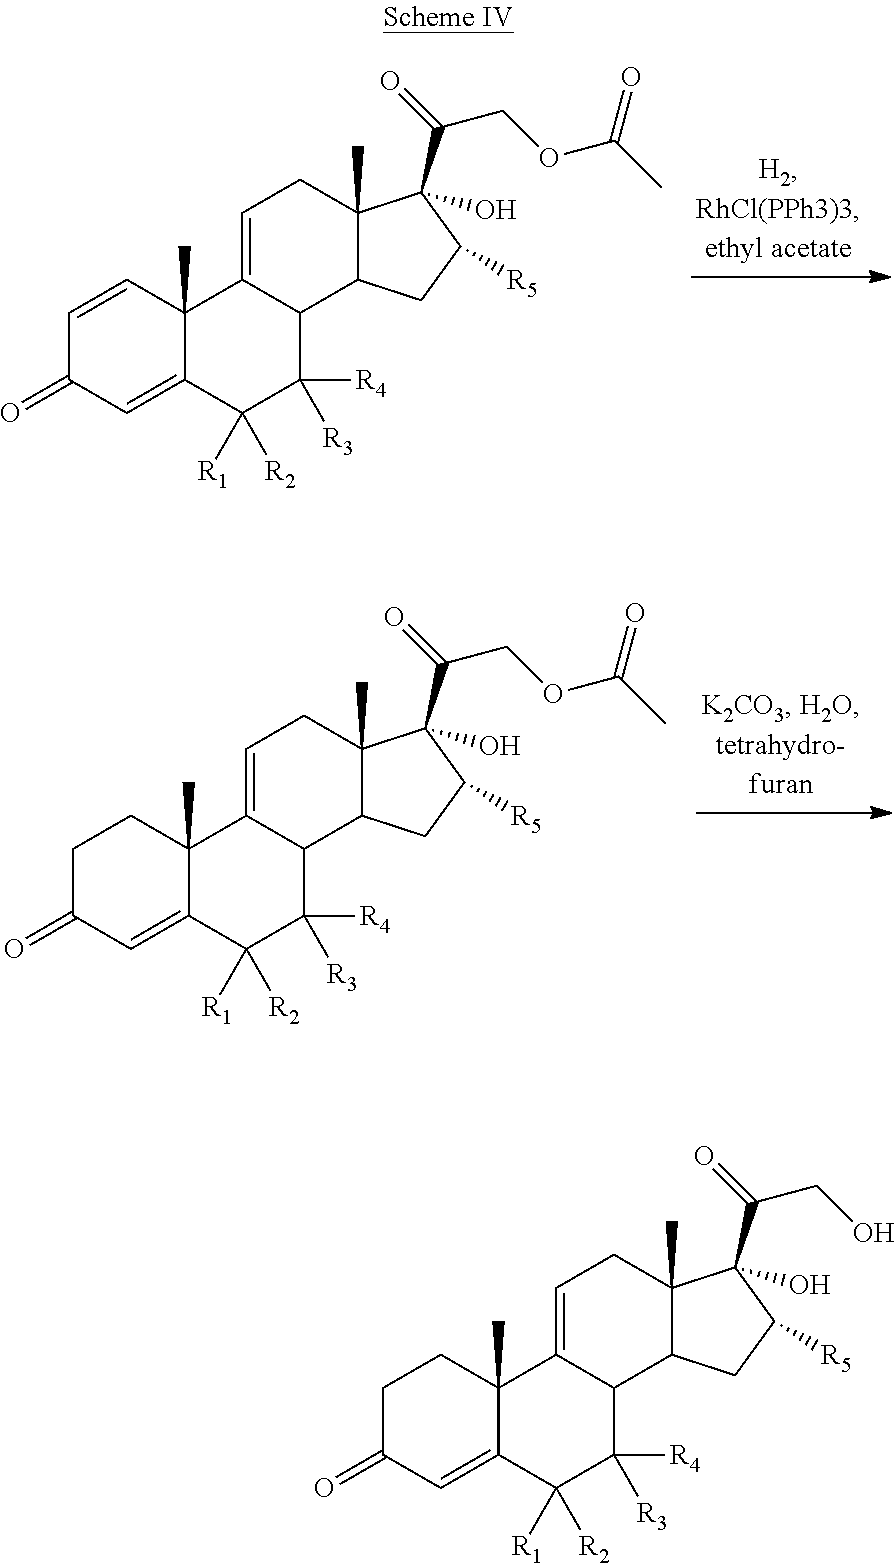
C1=CC2(C)C(=CC1=O)C([R1])([R2])C([R3])([R4])C1C2=CCC2(C)C1CC([R5])C2(C(=O)COC(C)=O)O.C1C(=O)C=C2C(C)(C1)C1=CCC3(C)C(C1C([R3])([R4])C2([R1])[R2])CC([R5])C3(C(=O)COC(C)=O)O.C1C(=O)C=C2C(C)(C1)C1=CCC3(C)C(C1C([R3])([R4])C2([R1])[R2])CC([R5])C3(C(=O)CO)O
